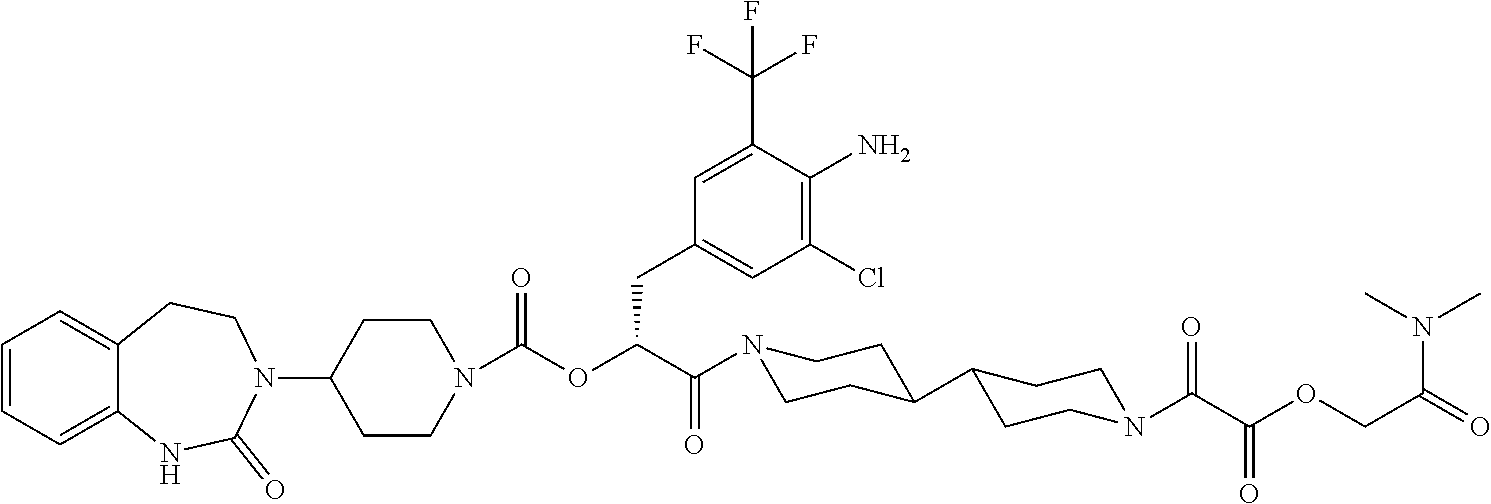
C1=CC=C2C(=C1)CCN(C1CCN(C(OC(C(=O)N3CCC(C4CCN(C(C(OCC(N(C)C)=O)=O)=O)CC4)CC3)CC3=CC(Cl)=C(N)C(C(F)(F)F)=C3)=O)CC1)C(=O)N2
